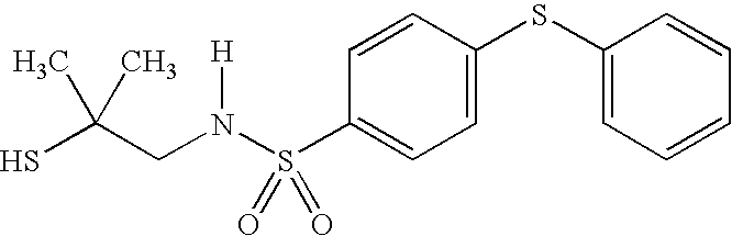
C(N(S(C1=CC=C(SC2=CC=CC=C2)C=C1)(=O)=O)[H])C(S)(C)C
